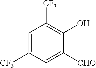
C1=C([CF3])C=C([CHO])C(O)=C1[CF3]
